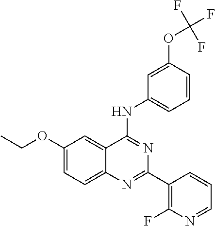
C1(OCC)=CC=C2C(=C1)C(NC1=CC=CC(OC(F)(F)F)=C1)=NC(C1=C(F)N=CC=C1)=N2
